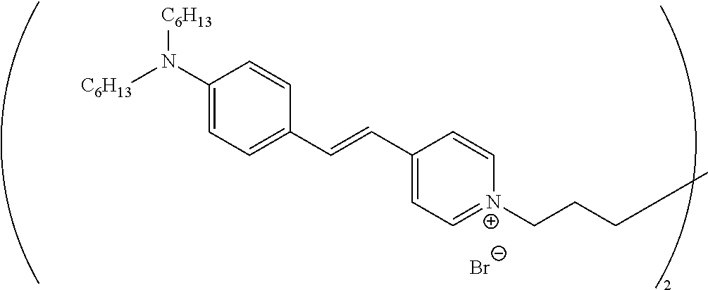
[C6H13]N(C1=CC=C(C=CC2=CC=[N+](CCCC)C=C2)C=C1)[C6H13].[Br-]
